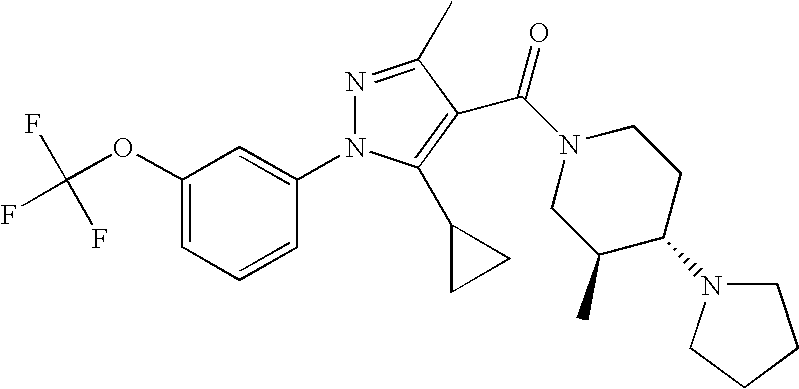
C1(OC(F)(F)F)=CC=CC(N2N=C(C)C(C(N3CCC(N4CCCC4)C(C)C3)=O)=C2C2CC2)=C1
